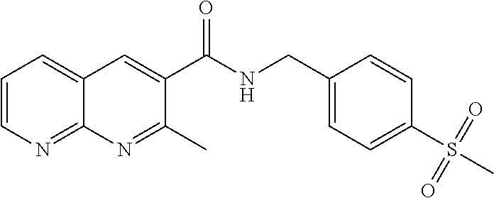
C1=CN=C2C(=C1)C=C(C(NCC1=CC=C(S(C)(=O)=O)C=C1)=O)C(C)=N2
